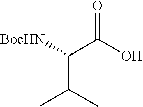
[BocHN]C(C(O)=O)C(C)C
